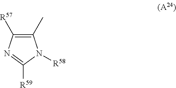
C1([R57])=C(C)N([R58])C([R59])=N1
